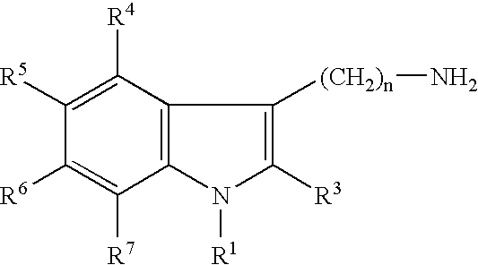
C12=C(C([R4])=C([R5])C([R6])=C1[R7])C([(CH2)n]N)=C([R3])N2[R1]
